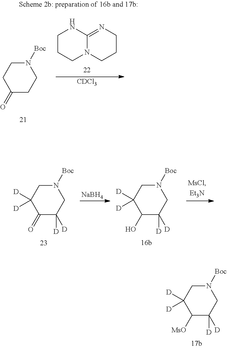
[NaBH4].C1(=O)C([D])([D])CN([Boc])CC1([D])[D].C1(O)C([D])([D])CN([Boc])CC1([D])[D].C1([MsO])C([D])([D])CN([Boc])CC1([D])[D].C1CCN2C(=NCCC2)N1.[CDCl3].C1(=O)CCN([Boc])CC1
